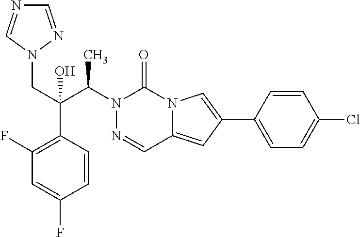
N1(C(C(CN2N=CN=C2)(C2=C(F)C=C(F)C=C2)O)C)N=CC2=CC(C3=CC=C(Cl)C=C3)=CN2C1=O
